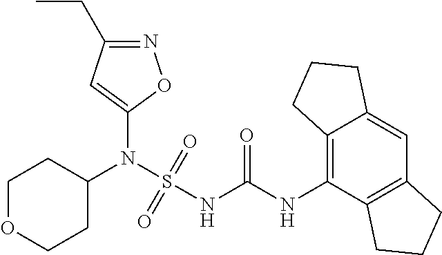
C1(N(S(NC(NC2=C3C(=CC4=C2CCC4)CCC3)=O)(=O)=O)C2CCOCC2)=CC(CC)=NO1
